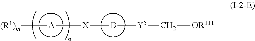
B([Y5]C[OR111])[X][A][(R1)m]
